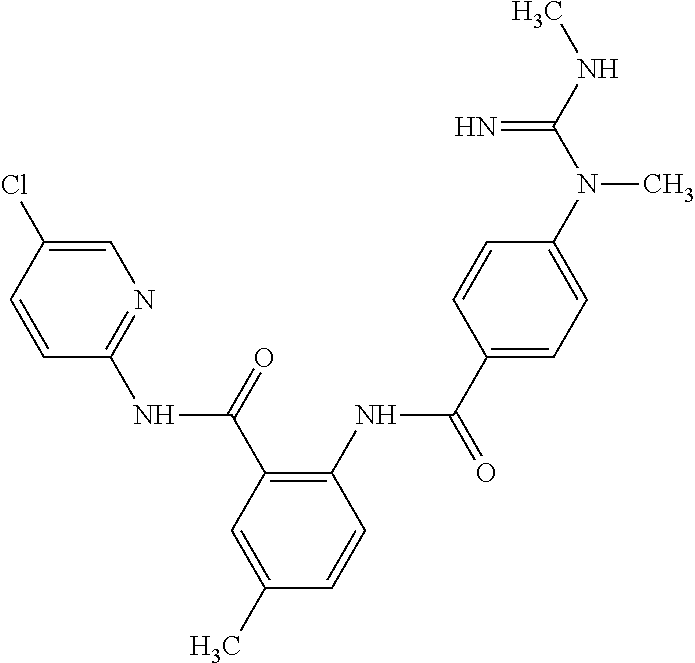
C1(NC(C2=CC=C(N(C(NC)=N)C)C=C2)=O)=C(C(=O)NC2=NC=C(Cl)C=C2)C=C(C)C=C1
